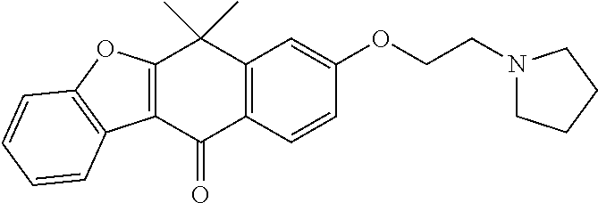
C1(=O)C2=C(C(C)(C)C3=C1C1=C(O3)C=CC=C1)C=C(OCCN1CCCC1)C=C2
